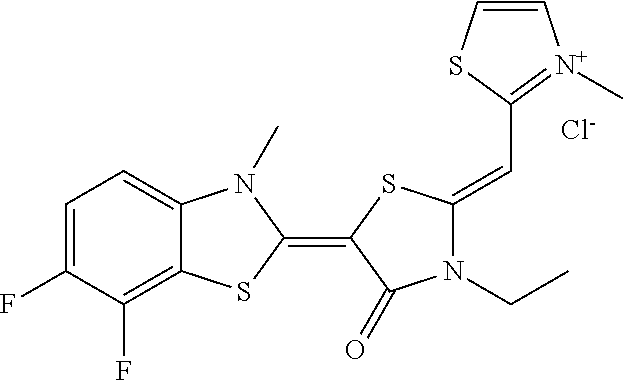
[Cl-].C1=C(F)C(F)=C2C(=C1)N(C)C(=C1SC(=CC3=[N+](C)C=CS3)N(CC)C1=O)S2
